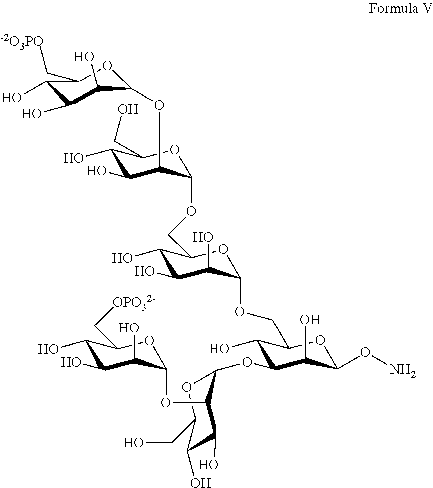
C1(O)C(O)C(O)C(OC2C(O)C(O)C(CO)OC2OCC2C(O)C(O)C(O)C(OCC3C(O)C(OC4C(OC5C(O)C(O)C(O)C(C[OPO32-])O5)C(O)C(O)C(CO)O4)C(O)C(ON)O3)O2)OC1C[-2O3PO]
